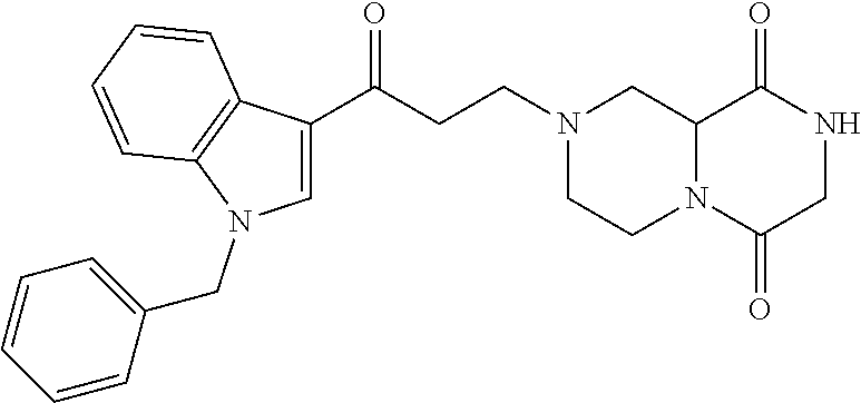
C12N(C(=O)CNC1=O)CCN(CCC(=O)C1=CN(CC3=CC=CC=C3)C3=C1C=CC=C3)C2
